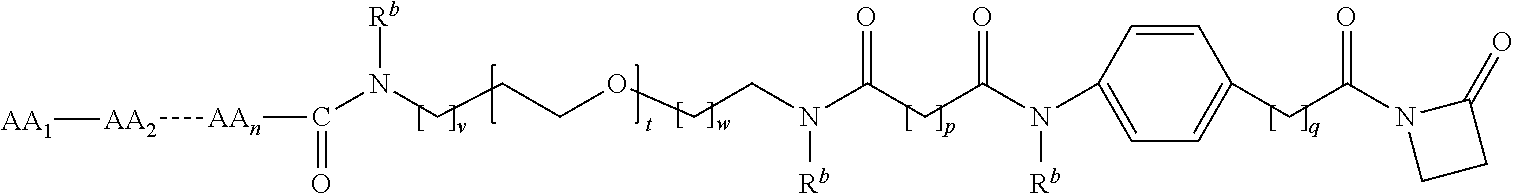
C1=CC(N(C(CC(N(CCOCCCN([Rb])C(=O)[AAn][AA2][AA1])[Rb])=O)=O)[Rb])=CC=C1CC(N1CCC1=O)=O
